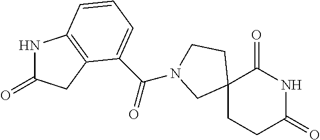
C12(CCC(=O)NC1=O)CCN(C(=O)C1=CC=CC3=C1CC(=O)N3)C2
